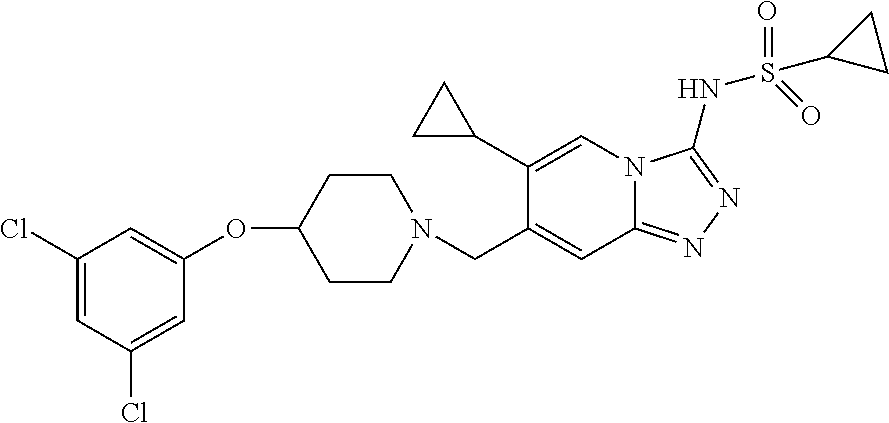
C1CN(CC2=CC3=NN=C(NS(=O)(=O)C4CC4)N3C=C2C2CC2)CCC1OC1=CC(Cl)=CC(Cl)=C1
